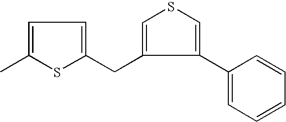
C1=C(C)SC(CC2=CSC=C2C2=CC=CC=C2)=C1
